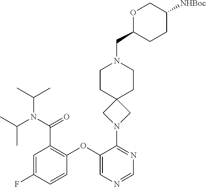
C1=C(F)C=CC(OC2=CN=CN=C2N2CC3(C2)CCN(CC2CCC([NHBoc])CO2)CC3)=C1C(N(C(C)C)C(C)C)=O
